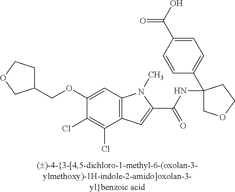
C1(COC2=CC3=C(C(Cl)=C2Cl)C=C(C(NC2(C4=CC=C(C(O)=O)C=C4)COCC2)=O)N3C)CCOC1
